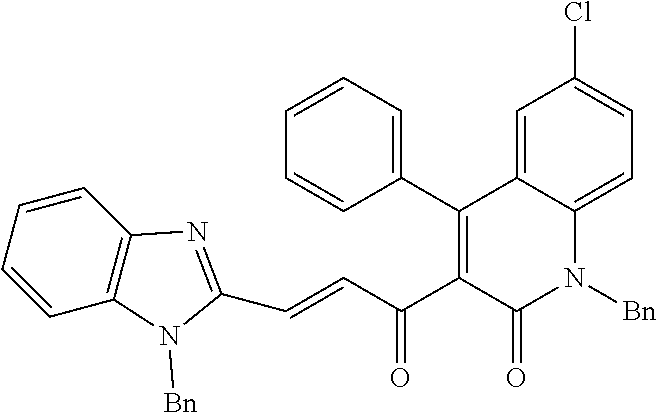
C(=CC(C1=C(C2=CC=CC=C2)C2=CC(Cl)=CC=C2N([Bn])C1=O)=O)C1=NC2=C(N1[Bn])C=CC=C2
